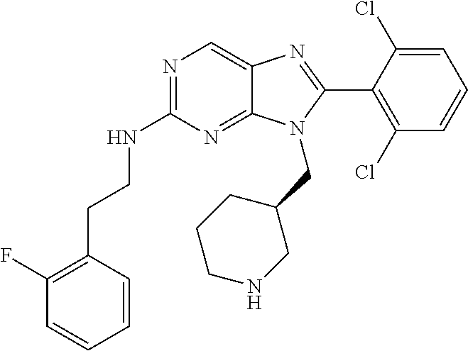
C1(CCNC2=NC=C3C(=N2)N(CC2CCCNC2)C(C2=C(Cl)C=CC=C2Cl)=N3)=C(F)C=CC=C1
